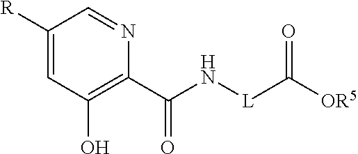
C1([R])=CC(O)=C(C(N[L]C([OR5])=O)=O)N=C1
